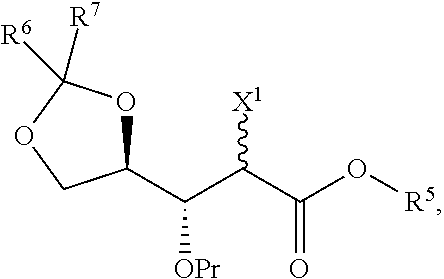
O1C(C(C(C(O[R5])=O)[X1])[OPr])COC1([R6])[R7]
